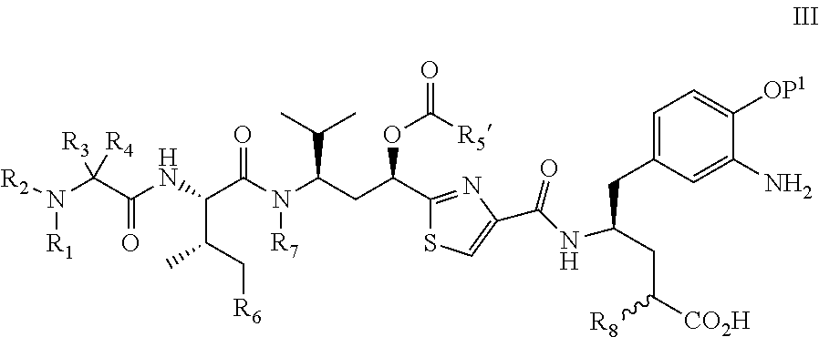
C1(C(CC(N(C(C(NC(=O)C(N([R1])[R2])([R3])[R4])C(C[R6])C)=O)[R7])C(C)C)OC([R5])=O)=NC(C(NC(CC([CO2H])[R8])CC2=CC=C([OP1])C(N)=C2)=O)=CS1
